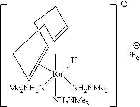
C1=CCCC=C([Ru](C)([NH2NMe2])([Me2NH2N])([NH2NMe2])[H])=CCC1.[PF6]
